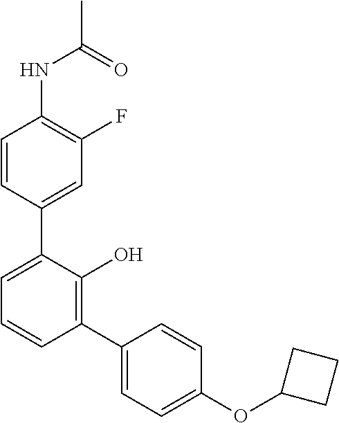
C1(NC(C)=O)=C(F)C=C(C2=CC=CC(C3=CC=C(OC4CCC4)C=C3)=C2O)C=C1
